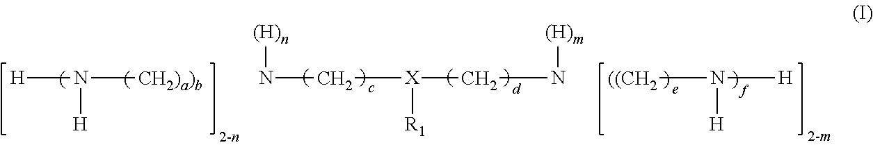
[H]N([CH2)a)b])[H].N([(H)n])C[X](CN[(H)m])[R1].[((CH2]N([H])[H]
